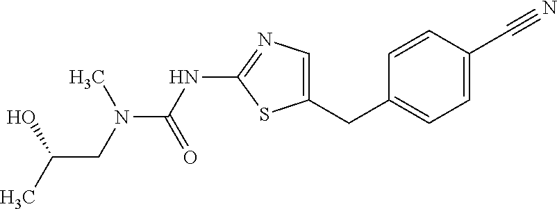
C1=CC(C#N)=CC=C1CC1=CN=C(NC(=O)N(C)CC(C)O)S1
